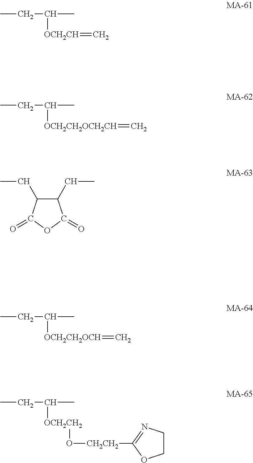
CCC(C)[OCH2CH]=C.CCC(C)[OCH2CH2OCH2CH]=C.C1(CC)C(CC)C(=O)OC1=O.CCC(C)[OCH2CH2OCH]=C.CCC(C)[OCH2CH2]O[CH2CH2]C1=NCCO1
